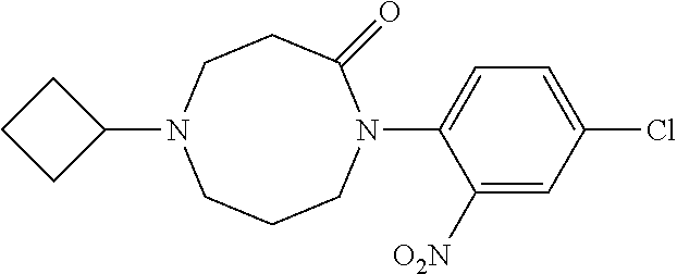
C1CCC1N1CCCN(C2=CC=C(Cl)C=C2[O2N])C(=O)CC1
